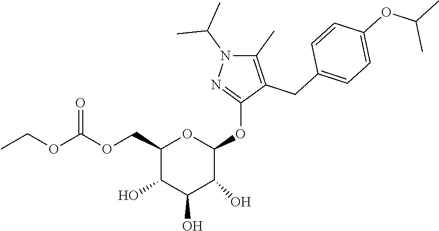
C1(COC(OCC)=O)C(O)C(O)C(O)C(OC2=NN(C(C)C)C(C)=C2CC2=CC=C(OC(C)C)C=C2)O1
